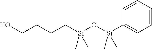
OCCCC[Si](O[Si](C1=CC=CC=C1)(C)C)(C)C
